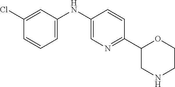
C1=CC=C(NC2=CN=C(C3CNCCO3)C=C2)C=C1Cl
